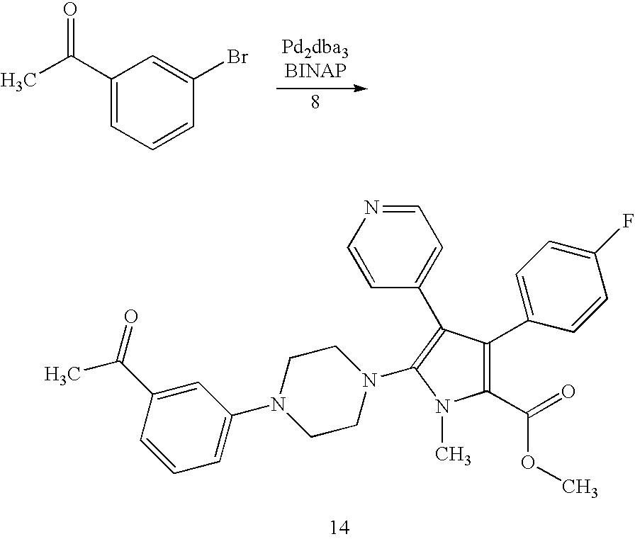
C1(C(=O)OC)=C(C2=CC=C(F)C=C2)C(C2=CC=NC=C2)=C(N2CCN(C3=CC=CC(C(C)=O)=C3)CC2)N1C.C1(C(C)=O)=CC=CC(Br)=C1
